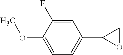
C1=C(F)C(OC)=CC=C1C1OC1
